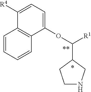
C1([R4])=CC=C(OC(C2CCNC2)[R1])C2=C1C=CC=C2
